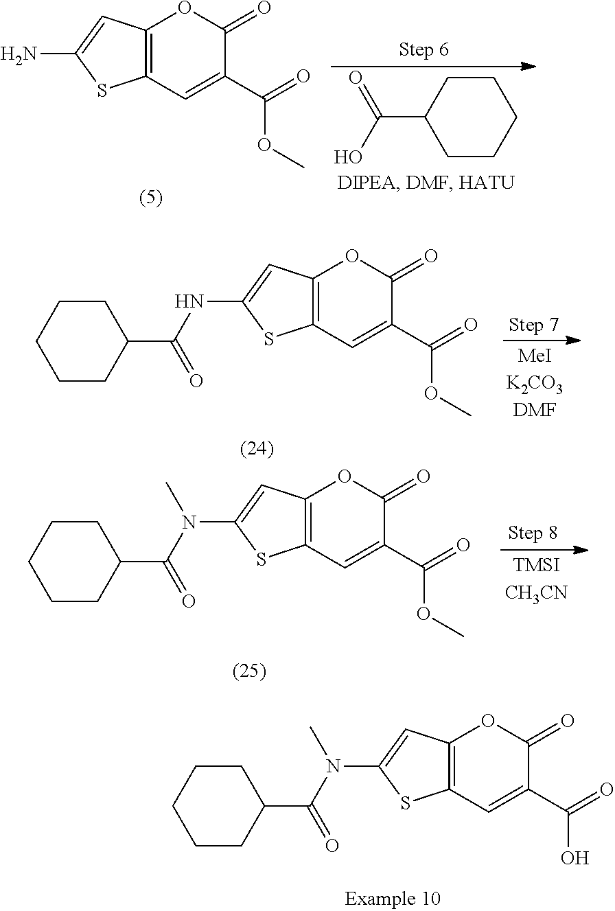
C12=C(C=C(C(=O)OC)C(=O)O1)SC(N)=C2.C1CC(C(=O)O)CCC1.C12=C(C=C(C(=O)O)C(=O)O1)SC(N(C)C(C1CCCCC1)=O)=C2.C12=C(C=C(C(=O)OC)C(=O)O1)SC(NC(C1CCCCC1)=O)=C2.C12=C(C=C(C(=O)OC)C(=O)O1)SC(N(C(C1CCCCC1)=O)C)=C2
